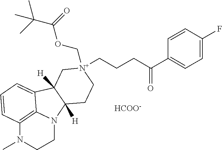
[HCOO-].C1=CC(F)=CC=C1C(=O)CCC[N+]1(COC(C(C)(C)C)=O)CC2([H])C3=CC=CC4=C3N(C2([H])CC1)CCN4C
